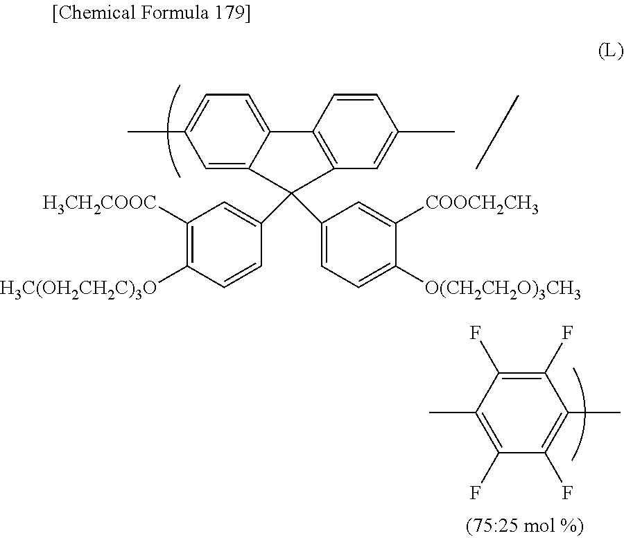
C1=C2C(=CC(C)=C1)C(C1=CC([H3CH2COOC])=C([H3C(OH2CH2C)3O])C=C1)(C1=CC=C([O(CH2CH2O)3CH3])C([COOCH2CH3])=C1)C1=C2C=CC(C)=C1.C1(C)=C(F)C(F)=C(C)C(F)=C1F
